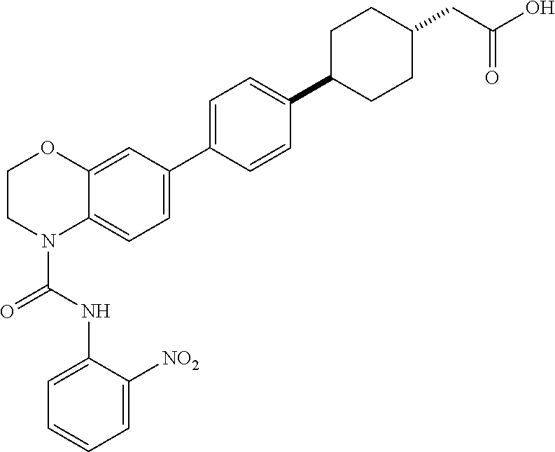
C1=C2C(=CC(C3=CC=C(C4CCC(CC(=O)O)CC4)C=C3)=C1)OCCN2C(NC1=CC=CC=C1[NO2])=O
